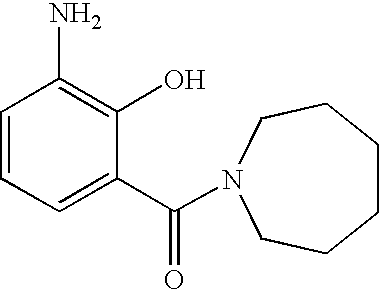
C(C1=CC=CC(N)=C1O)(=O)N1CCCCCC1
